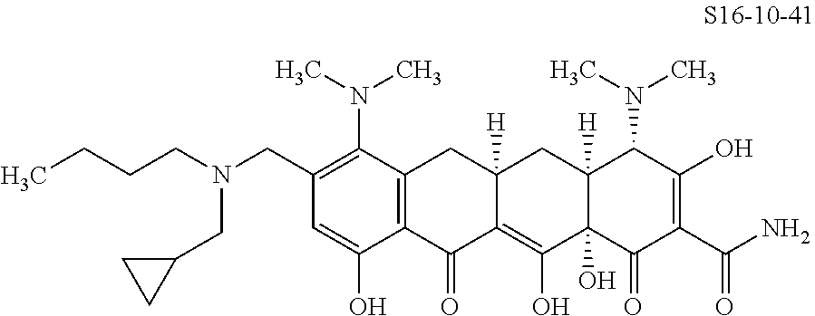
C12=C(C(N(C)C)=C(CN(CCCC)CC3CC3)C=C1O)CC1([H])C(=C(O)C3(O)C([H])(C1)C(N(C)C)C(O)=C(C(N)=O)C3=O)C2=O
